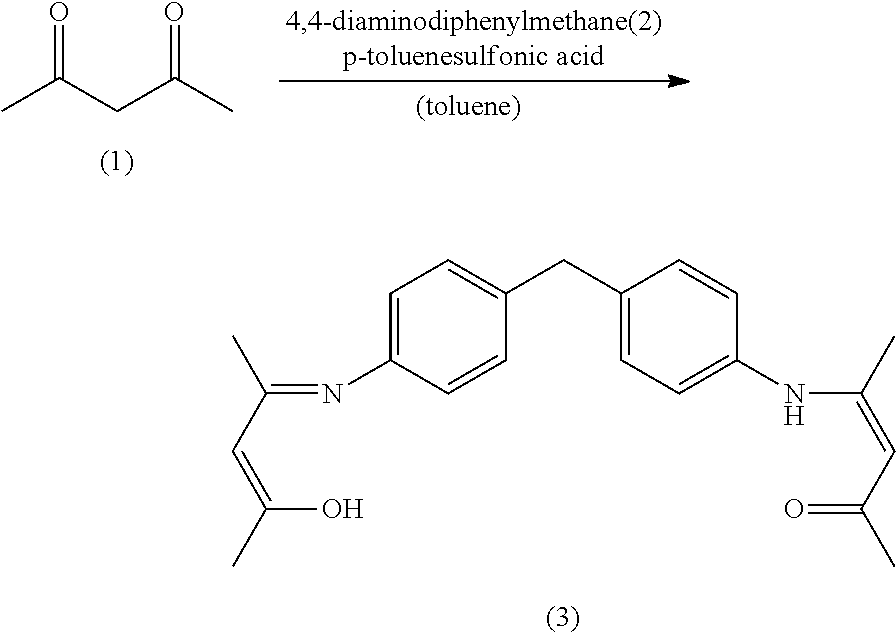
CC(CC(C)=O)=O.C1=C(N=C(C=C(C)O)C)C=CC(CC2=CC=C(NC(=CC(C)=O)C)C=C2)=C1
